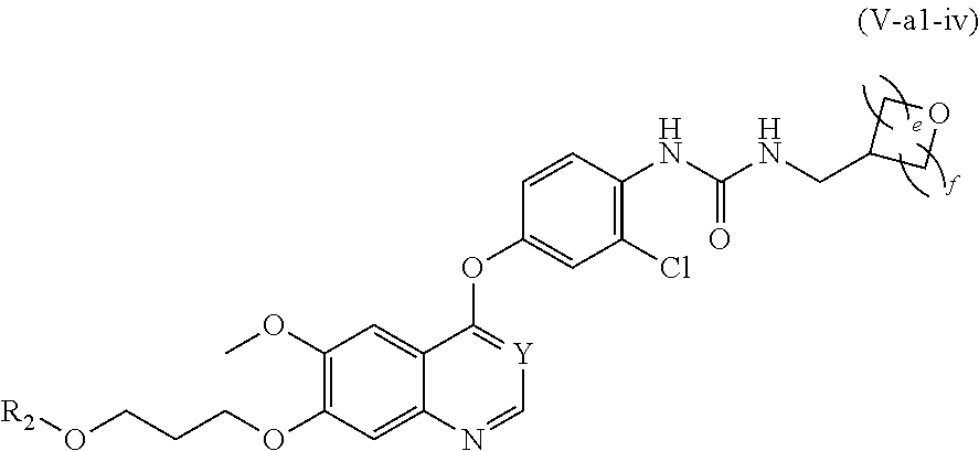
C1(OC)=C(OCCCO[R2])C=C2C(=C1)C(OC1=CC(Cl)=C(NC(NCC3COC3)=O)C=C1)=[Y]C=N2
